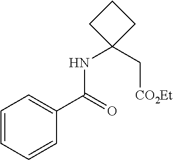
C1CC(NC(C2=CC=CC=C2)=O)(C[CO2Et])C1
